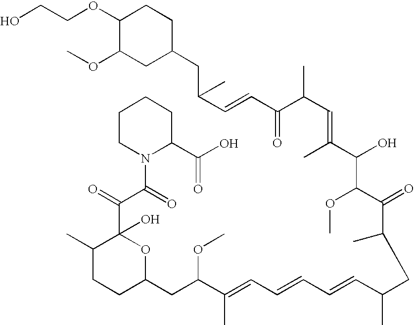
C1(OCCO)C(OC)CC(CC(C=CC(C(C)C=C(C)C(O)C(OC)C(C(CC(C=CC=CC=C(C(CC2CCC(C)C(C(C(N3CCCCC3C(O)=O)=O)=O)(O)O2)OC)C)C)C)=O)=O)C)CC1
